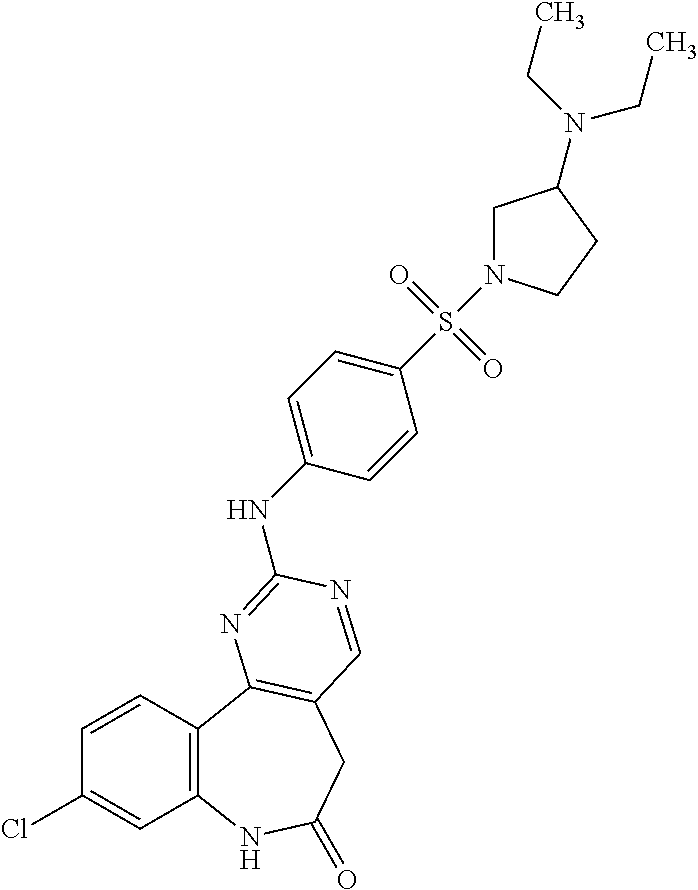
C1(Cl)=CC2=C(C=C1)C1=C(CC(=O)N2)C=NC(NC2=CC=C(S(=O)(=O)N3CC(N(CC)CC)CC3)C=C2)=N1
